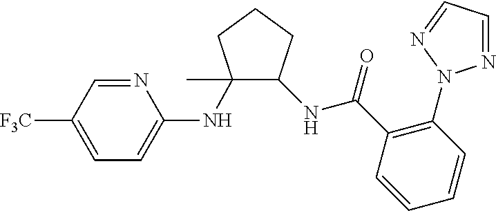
C1(NC2=CC=C([F3C])C=N2)(C)C(NC(=O)C2=C(N3N=CC=N3)C=CC=C2)CCC1
